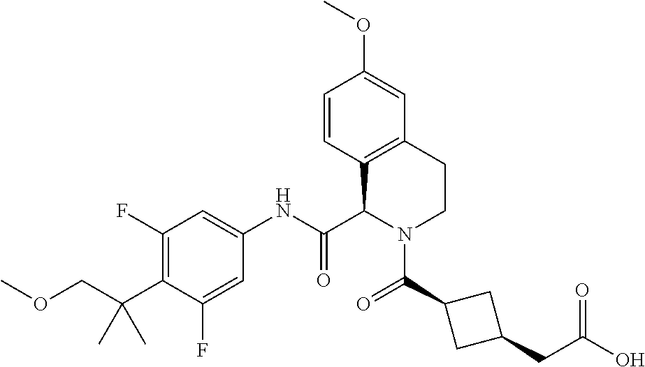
C1(F)=C(C(COC)(C)C)C(F)=CC(NC(C2N(C(=O)C3CC(CC(O)=O)C3)CCC3=C2C=CC(OC)=C3)=O)=C1
